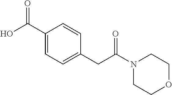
OC(C1=CC=C(CC(N2CCOCC2)=O)C=C1)=O
